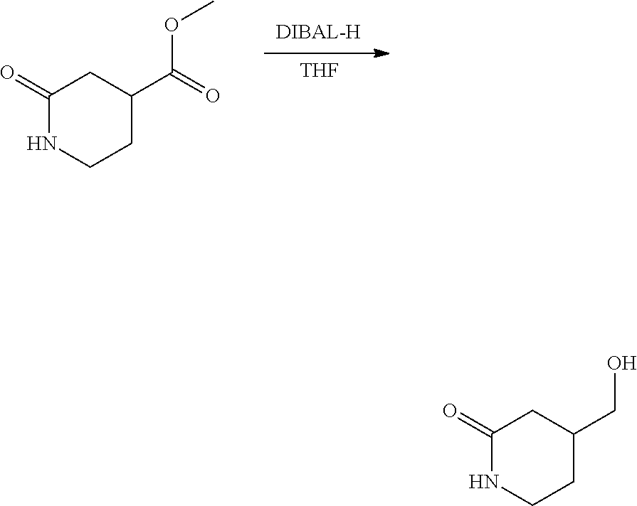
C1(=O)NCCC(C(=O)OC)C1.[THF].C1(=O)NCCC(CO)C1
